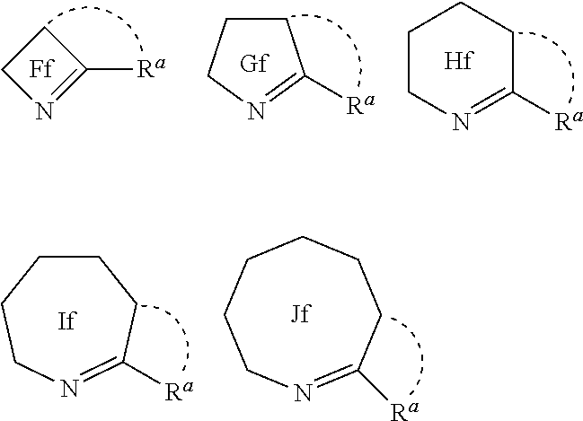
C1N=C([Ra])C1.C1CN=C([Ra])CC1.[Hf].C1CCN=C1[Ra].[Gf].N1=C([Ra])CCCCCC1.C1CCCN=C([Ra])C1
